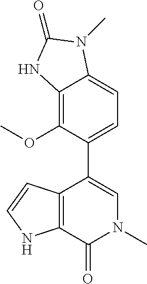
C1(OC)=C2C(=CC=C1C1=CN(C)C(=O)C3=C1C=CN3)N(C)C(=O)N2
